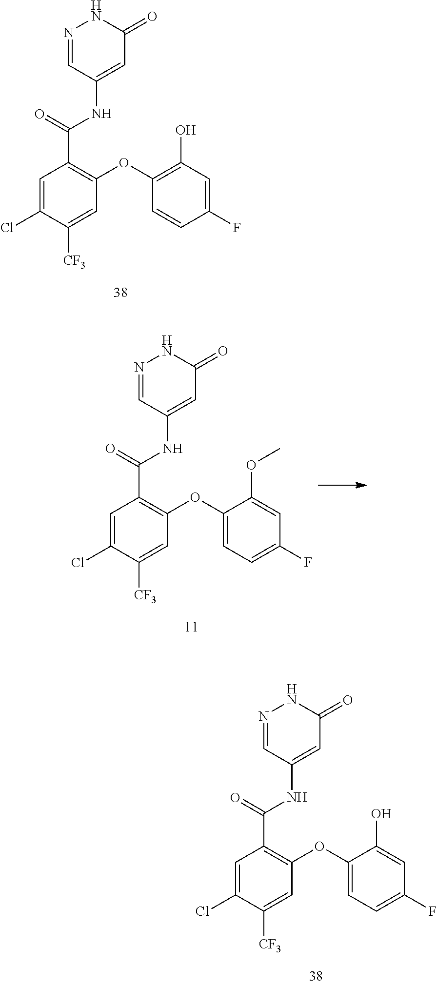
N1=CC(NC(C2=C(OC3=C(O)C=C(F)C=C3)C=C([CF3])C(Cl)=C2)=O)=CC(=O)N1.N1=CC(NC(C2=C(OC3=CC=C(F)C=C3OC)C=C([CF3])C(Cl)=C2)=O)=CC(=O)N1.N1=CC(NC(C2=C(OC3=CC=C(F)C=C3O)C=C([CF3])C(Cl)=C2)=O)=CC(=O)N1
